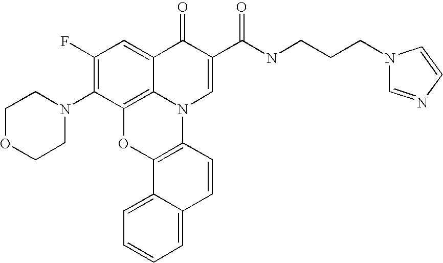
C1(F)=C(N2CCOCC2)C2=C3C(=C1)C(=O)C(C(NCCCN1C=NC=C1)=O)=CN3C1=C(O2)C2=CC=CC=C2C=C1
